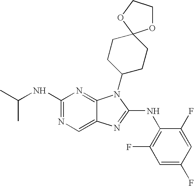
N1=C(NC(C)C)N=C2C(=C1)N=C(NC1=C(F)C=C(F)C=C1F)N2C1CCC2(CC1)OCCO2
